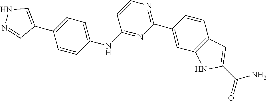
C1(NC2=CC=C(C3=CNN=C3)C=C2)=NC(C2=CC3=C(C=C2)C=C(C(N)=O)N3)=NC=C1
